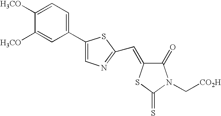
C1([H3CO])=CC=C(C2=CN=C(C=C3C(=O)N(C[CO2H])C(=S)S3)S2)C=C1[H3CO]
